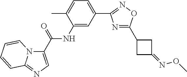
C1(C(NC2=CC(C3=NOC(C4CC(=NOC)C4)=N3)=CC=C2C)=O)=CN=C2N1C=CC=C2
